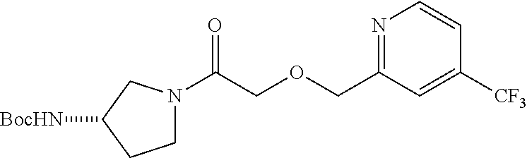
N1=C(COCC(N2CCC([BocHN])C2)=O)C=C([CF3])C=C1
